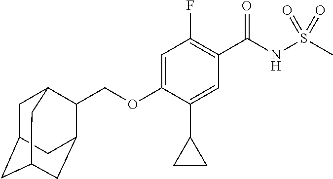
C1=C(OCC2C3CC4CC(CC2C4)C3)C(C2CC2)=CC(C(NS(C)(=O)=O)=O)=C1F
